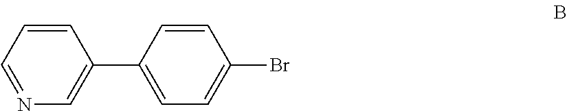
C1=NC=C(C2=CC=C(Br)C=C2)C=C1
